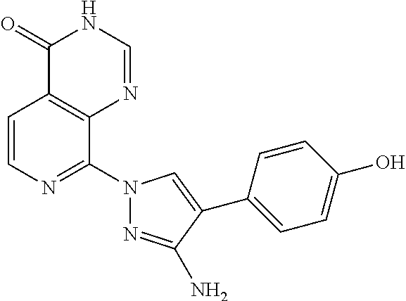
C1=CN=C(N2N=C(N)C(C3=CC=C(O)C=C3)=C2)C2=C1C(=O)NC=N2
